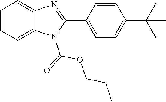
C1(C2=CC=C(C(C)(C)C)C=C2)=NC2=CC=CC=C2N1C(=O)OCCC
